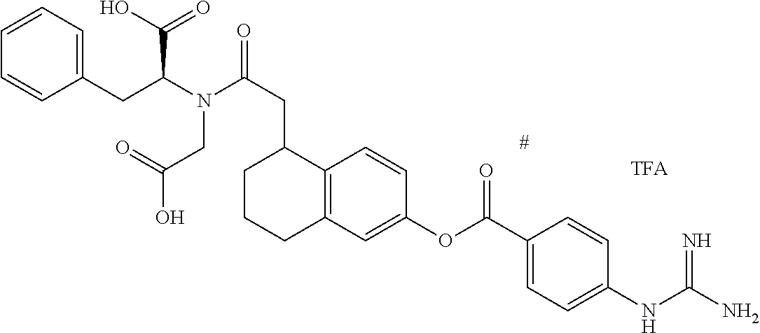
[TFA].C12=C(C=C(OC(C3=CC=C(NC(N)=N)C=C3)=O)C=C1)CCCC2CC(N(C(CC1=CC=CC=C1)C(O)=O)CC(=O)O)=O
